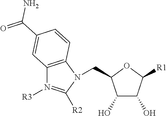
N1([R3])=C([R2])N(CC2C(O)C(O)C([R1])O2)C2=C1C=C(C(=O)N)C=C2
